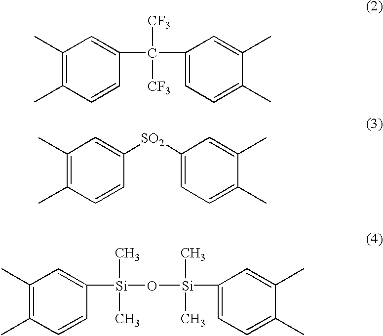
C1(C)=C(C)C=CC(C([CF3])([CF3])C2=CC=C(C)C(C)=C2)=C1.C1(C)=C(C)C=CC([SO2]C2=CC=C(C)C(C)=C2)=C1.C1(C)=C(C)C=CC([Si](O[Si](C2=CC=C(C)C(C)=C2)(C)C)(C)C)=C1
